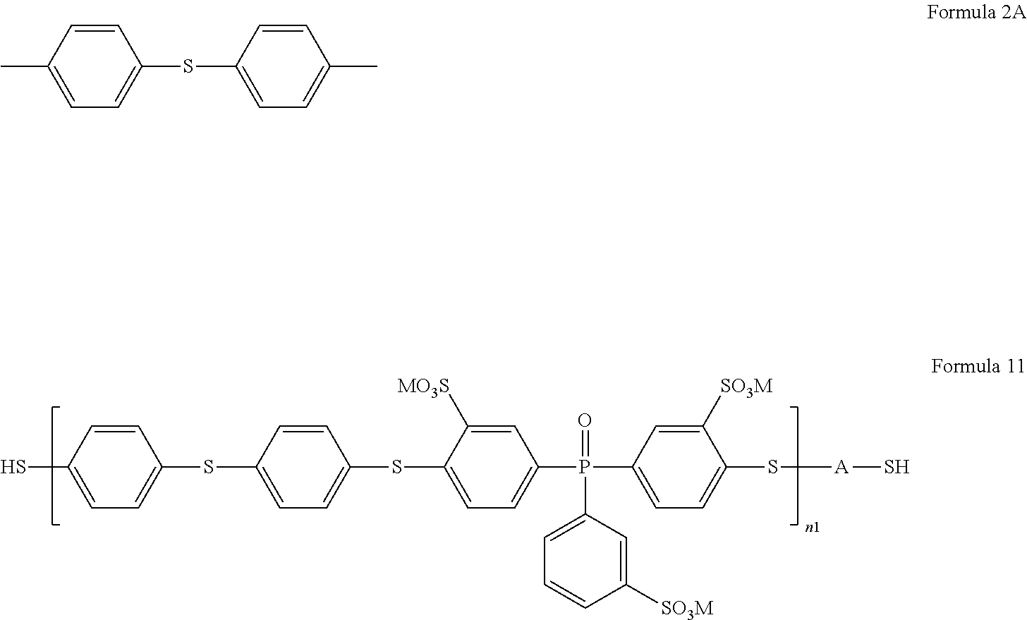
SC1=CC=C(SC2=CC=C(SC3=CC=C(P(=O)(C4=CC=CC([SO3M])=C4)C4=CC=C(S[A]S)C([SO3M])=C4)C=C3[MO3S])C=C2)C=C1.C1=CC(C)=CC=C1SC1=CC=C(C)C=C1
